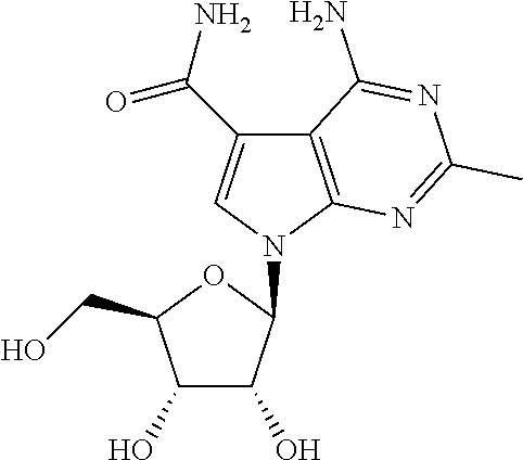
C1(O)C(O)C(N2C3=C(C(N)=NC(C)=N3)C(C(N)=O)=C2)OC1CO
